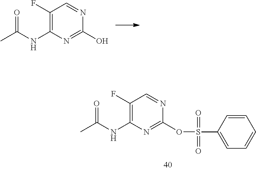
C1(F)=C(NC(C)=O)N=C(OS(C2=CC=CC=C2)(=O)=O)N=C1.C1(F)=C(NC(C)=O)N=C(O)N=C1
